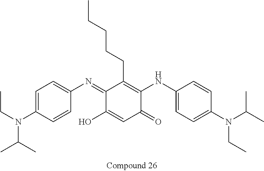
C1(=NC2=CC=C(N(CC)C(C)C)C=C2)C(O)=CC(=O)C(NC2=CC=C(N(CC)C(C)C)C=C2)=C1CCCCC
